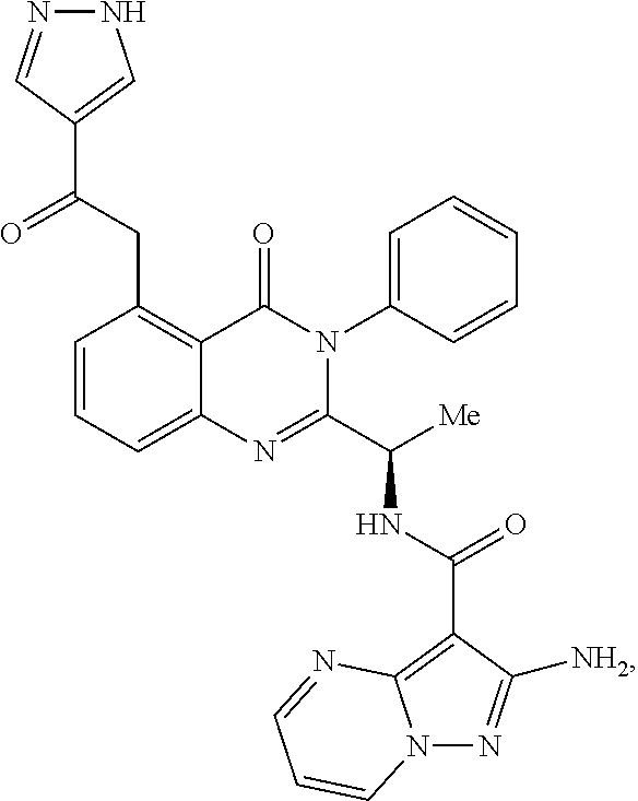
C1=CC=C2C(=C1CC(=O)C1=CNN=C1)C(=O)N(C1=CC=CC=C1)C(C([Me])NC(=O)C1=C3N(N=C1[NH2])C=CC=N3)=N2
